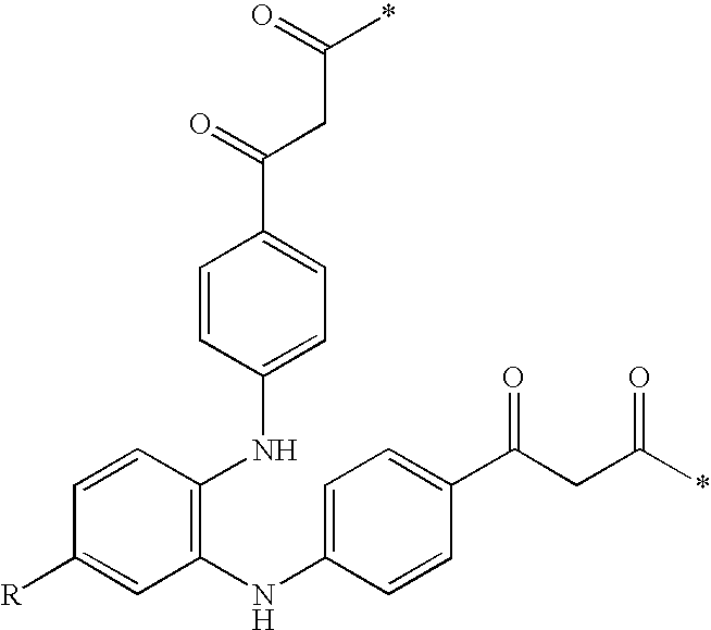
C1=CC(NC2=CC=C(C(=O)CC(*)=O)C=C2)=C(NC2=CC=C(C(CC(*)=O)=O)C=C2)C=C1[R]
